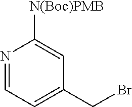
N1=CC=C(CBr)C=C1[N(Boc)PMB]
